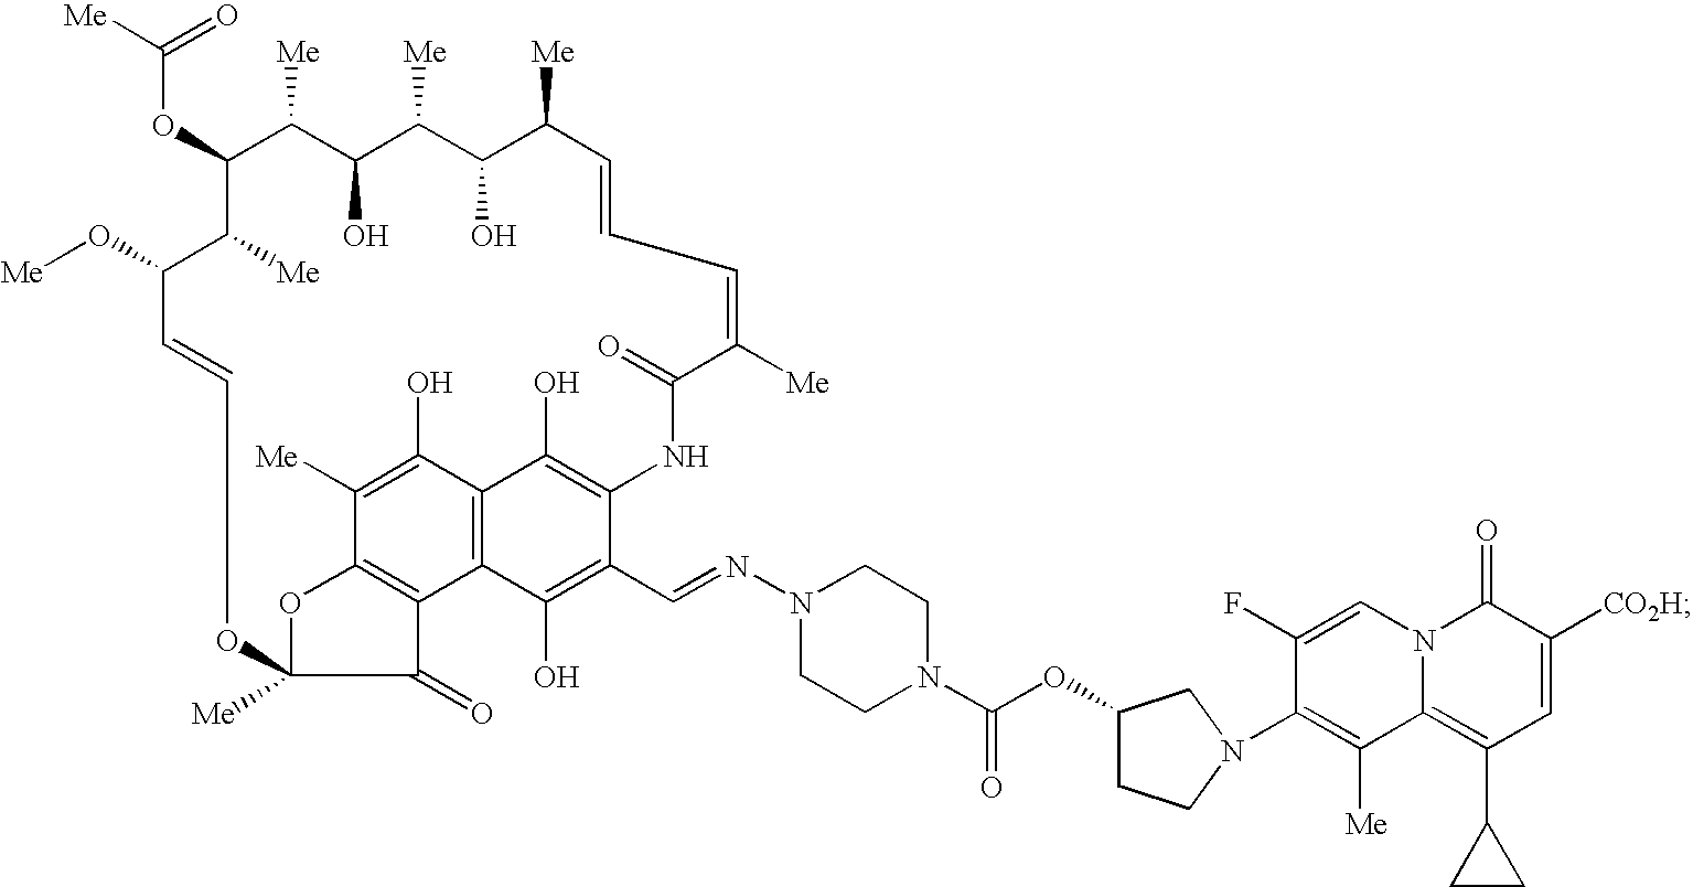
C(OC1C([Me])C(O)C([Me])C(O)C([Me])C=CC=C([Me])C(=O)NC2=C(O)C3=C(C(O)=C2C=NN2CCN(C(=O)OC4CCN(C5=C([Me])C6=C(C7CC7)C=C([CO2H])C(=O)N6C=C5F)C4)CC2)C2=C(C([Me])=C3O)OC([Me])(C2=O)OC=CC(O[Me])C1[Me])([Me])=O
